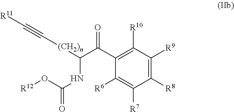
O(C(=O)NC(C(C1=C([R10])C([R9])=C([R8])C([R7])=C1[R6])=O)[(CH2)n]C#C[R11])[R12]
